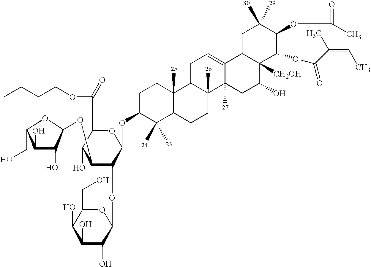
C1(O)C(O)C(OC2C(OC3OC(CO)C(O)C(O)C3O)C(OC3C(C)(C)C4C(C)(CC3)C3C(C)(CC4)C4(C)C(=CC3)C3C([CH2OH])(C(O)C4)C(OC(C(=CC)C)=O)C(OC(=O)C)C(C)(C)C3)OC(C(OCCCC)=O)C2O)OC1CO
